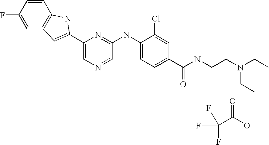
C1=CC(F)=CC2=C1NC(C1=CN=CC(NC3=CC=C(C(=O)NCCN(CC)CC)C=C3Cl)=N1)=C2.C(C(O)=O)(F)(F)F
